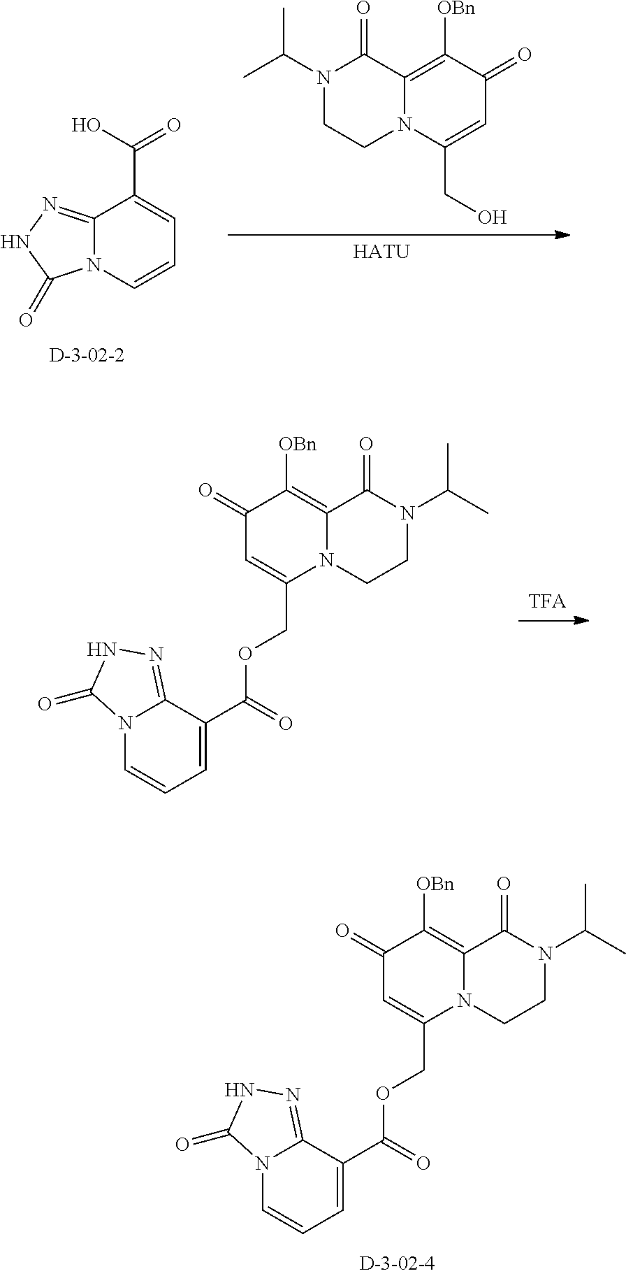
C12=NNC(=O)N1C=CC=C2C(O)=O.N1(C(C)C)CCN2C(=C([OBn])C(=O)C=C2CO)C1=O.[HATU].N1(C(C)C)CCN2C(=C([OBn])C(=O)C=C2COC(C2=CC=CN3C2=NNC3=O)=O)C1=O.N1(C(C)C)CCN2C(=C([OBn])C(=O)C=C2COC(C2=CC=CN3C2=NNC3=O)=O)C1=O
